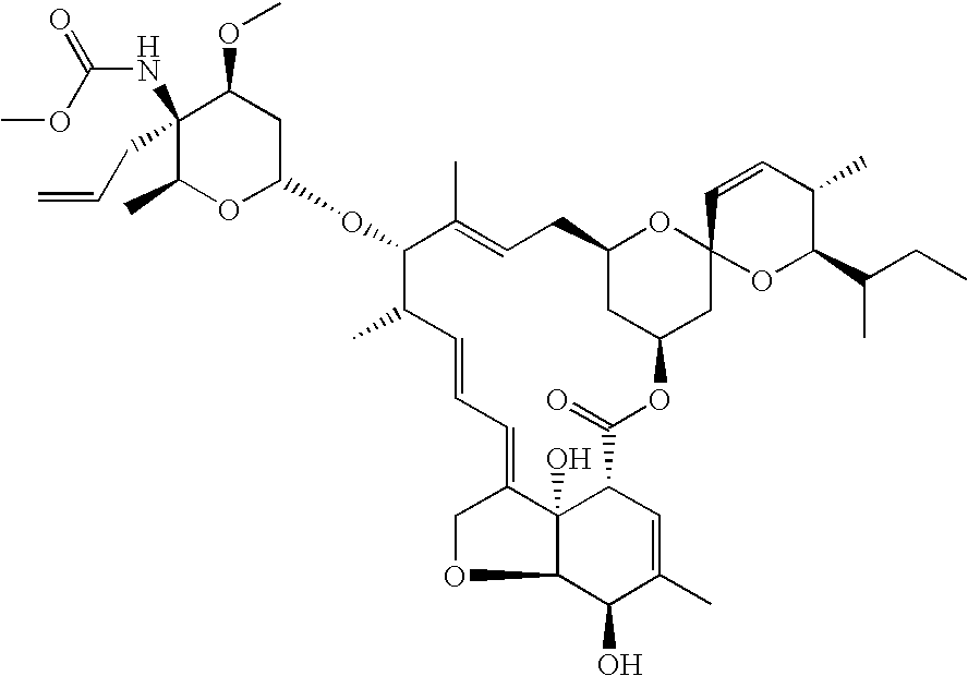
C1(CC=C)(NC(OC)=O)C(C)OC(OC2C(C)C=CC=C3C4(O)C(OC3)C(O)C(C)=CC4C(=O)OC3CC(CC=C2C)OC2(C3)OC(C(C)CC)C(C)C=C2)CC1OC
